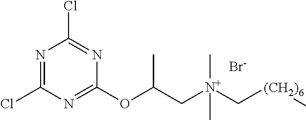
[N+](C[(CH2)6]C)(CC(OC1=NC(Cl)=NC(Cl)=N1)C)(C)C.[Br-]
